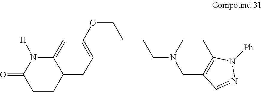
C1CC2=CC=C(OCCCCN3CC4=C(CC3)N([Ph])N=C4)C=C2N([H])C1=O
